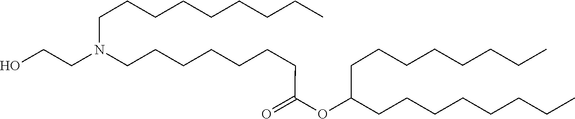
C(CCN(CCO)CCCCCCCC(=O)OC(CCCCCCCC)CCCCCCCC)CCCCCC
